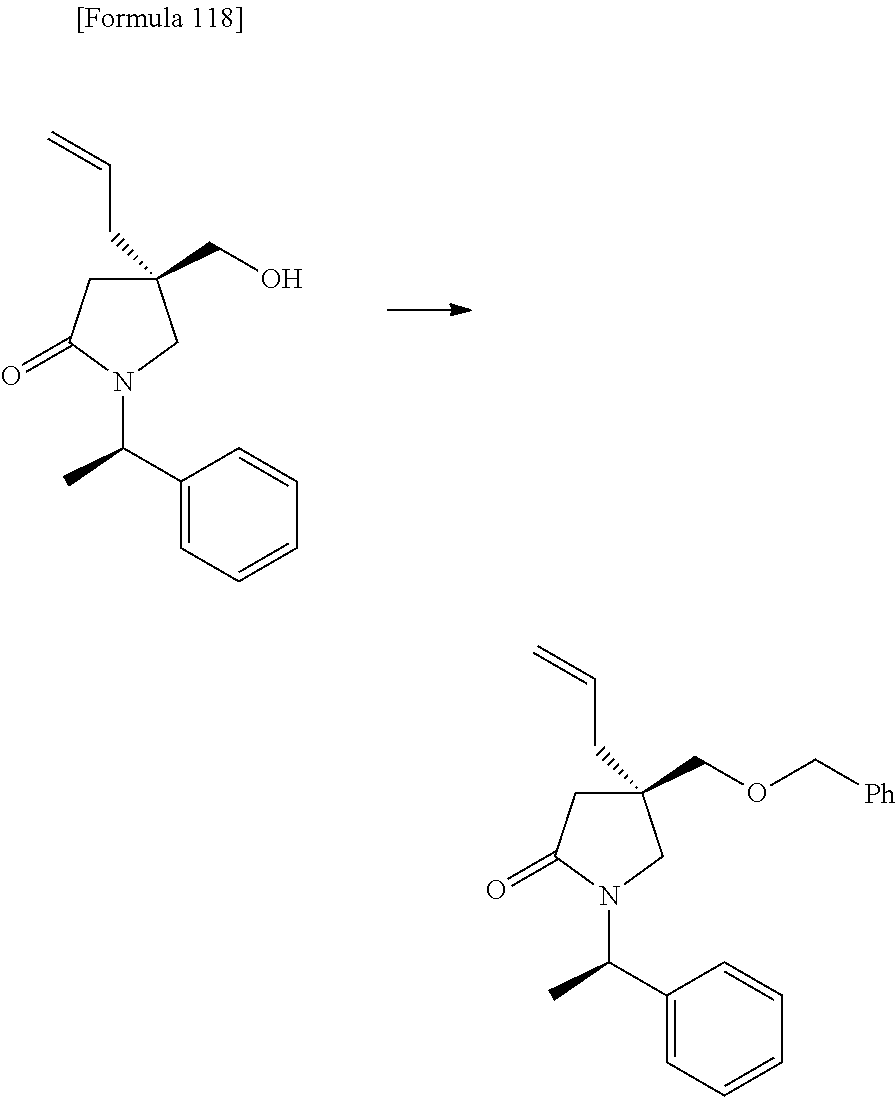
C1(CO)(CC=C)CC(=O)N(C(C)C2=CC=CC=C2)C1.C1(COC[Ph])(CC=C)CC(=O)N(C(C)C2=CC=CC=C2)C1
